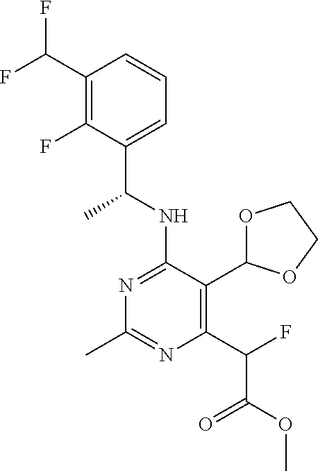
N1=C(NC(C)C2=CC=CC(C(F)F)=C2F)C(C2OCCO2)=C(C(C(=O)OC)F)N=C1C
